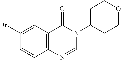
C12=C(N=CN(C3CCOCC3)C1=O)C=CC(Br)=C2
